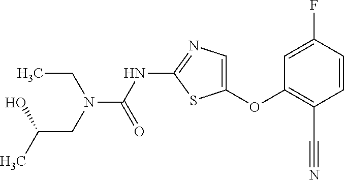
C1=C(F)C=CC(C#N)=C1OC1=CN=C(NC(=O)N(CC(C)O)CC)S1
